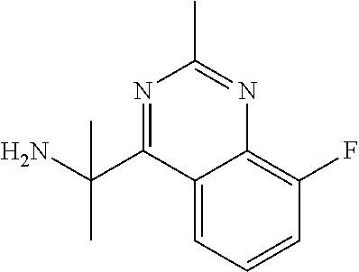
C12=CC=CC(F)=C1N=C(C)N=C2C(N)(C)C
